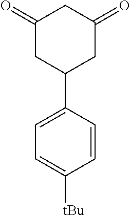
C1(=O)CC(C2=CC=C([tBu])C=C2)CC(=O)C1
